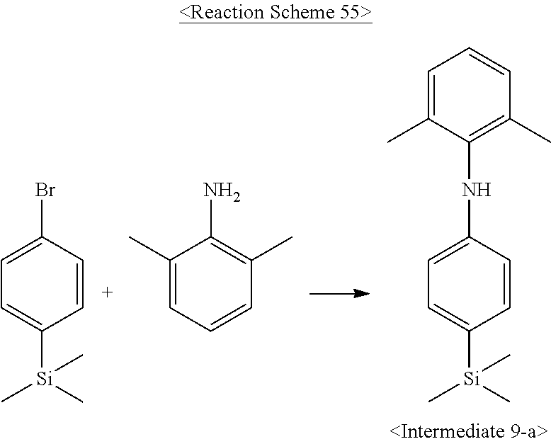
C1=C(Br)C=CC([Si](C)(C)C)=C1.C1(C)=CC=CC(C)=C1N.C1=CC([Si](C)(C)C)=CC=C1NC1=C(C)C=CC=C1C
